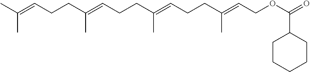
CC(=CCCC(=CCCC(=CCCC(=CCOC(=O)C1CCCCC1)C)C)C)C
